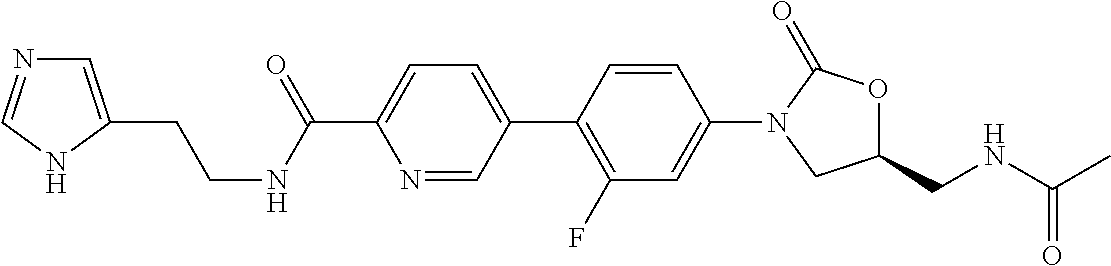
C1=C(C2=C(F)C=C(N3CC(CNC(C)=O)OC3=O)C=C2)C=NC(C(NCCC2=CN=CN2)=O)=C1
